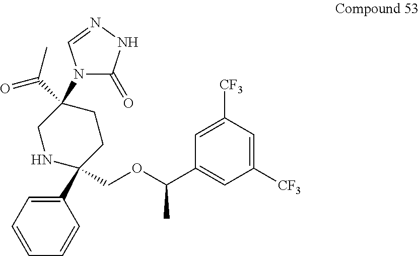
C1([CF3])=CC([CF3])=CC(C(OCC2(C3=CC=CC=C3)CCC(N3C(=O)NN=C3)(C(=O)C)CN2)C)=C1
